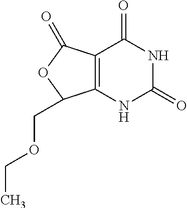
C12=C(NC(=O)NC1=O)C(COCC)OC2=O
